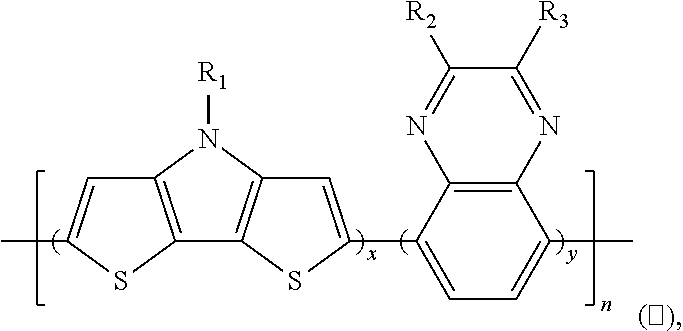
C12=C(SC(C)=C1)C1=C(N2[R1])C=C(C2=CC=C(C)C3=C2N=C([R2])C([R3])=N3)S1
